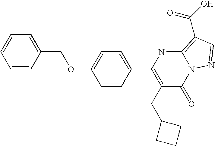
C1=CC(COC2=CC=C(C3=C(CC4CCC4)C(=O)N4C(=C(C(=O)O)C=N4)N3)C=C2)=CC=C1
